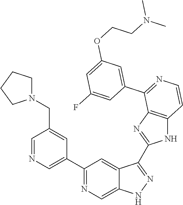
C1(C2=CN=CC(CN3CCCC3)=C2)=NC=C2C(=C1)C(C1=NC3=C(N1)C=CN=C3C1=CC(OCCN(C)C)=CC(F)=C1)=NN2
